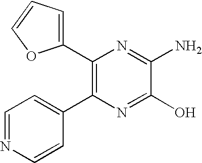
C1(C2=C(C3=CC=NC=C3)N=C(O)C(N)=N2)=CC=CO1
